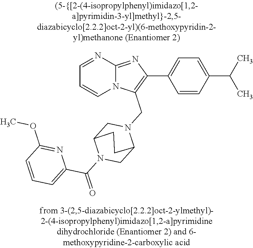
N12C(=NC(C3=CC=C(C(C)C)C=C3)=C1CN1CC3N(C(=O)C4=CC=CC(OC)=N4)CC1CC3)N=CC=C2
